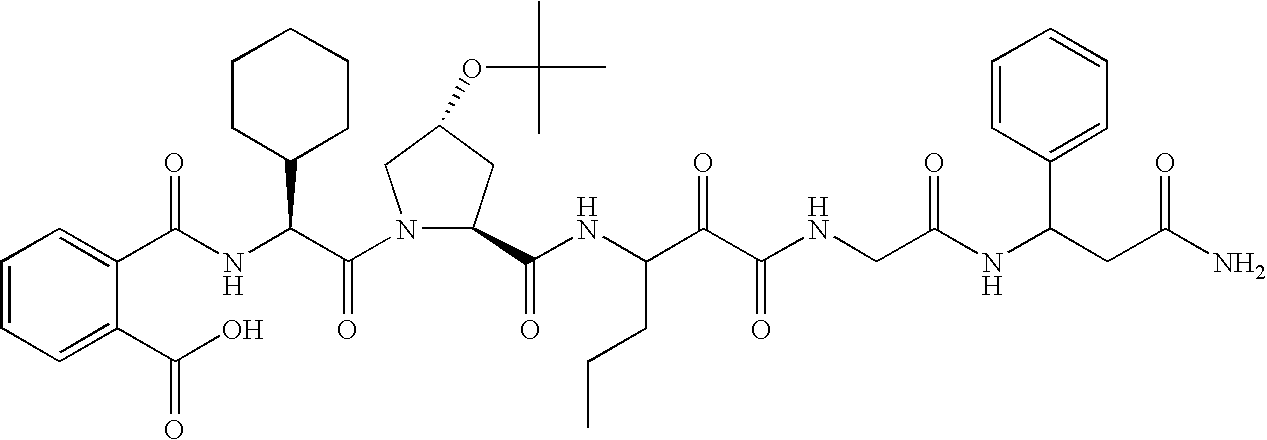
C(NC(C(N1C(C(NC(C(C(NCC(NC(CC(N)=O)C2=CC=CC=C2)=O)=O)=O)CCC)=O)CC(OC(C)(C)C)C1)=O)C1CCCCC1)(=O)C1=CC=CC=C1C(O)=O
